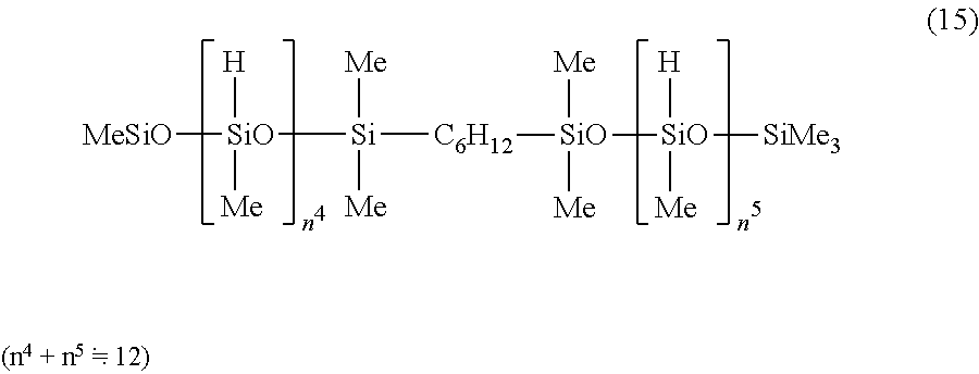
[MeSiO][SiO]([Si]([C6H12][SiO]([SiO]([SiMe3])([H])[Me])([Me])[Me])([Me])[Me])([H])[Me]
